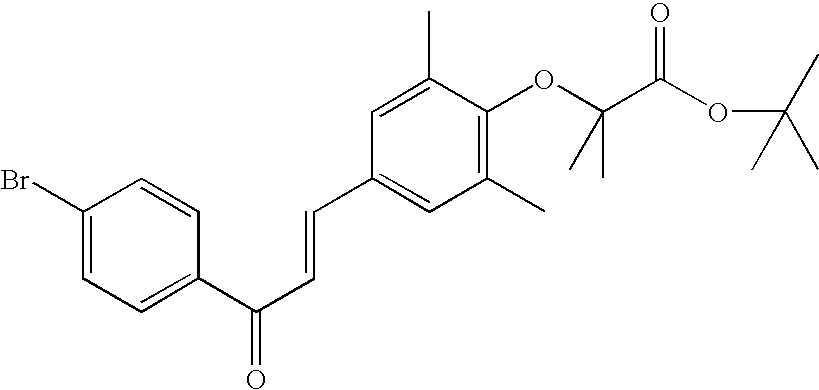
C1(Br)=CC=C(C(C=CC2=CC(C)=C(OC(C(OC(C)(C)C)=O)(C)C)C(C)=C2)=O)C=C1
